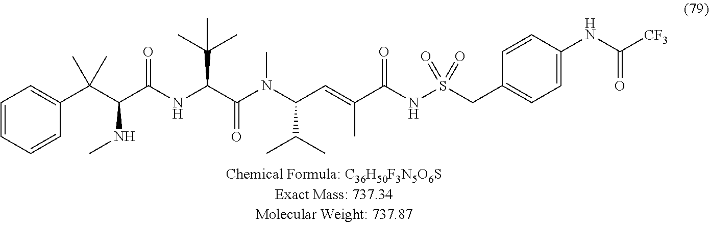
C1=CC=CC(C(C(C(NC(C(N(C(C=C(C(NS(CC2=CC=C(NC([CF3])=O)C=C2)(=O)=O)=O)C)C(C)C)C)=O)C(C)(C)C)=O)NC)(C)C)=C1
